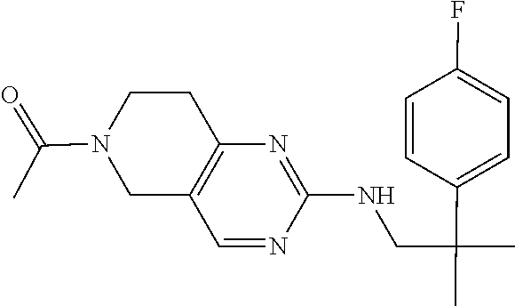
C12=C(CCN(C(C)=O)C1)N=C(NCC(C1=CC=C(F)C=C1)(C)C)N=C2
